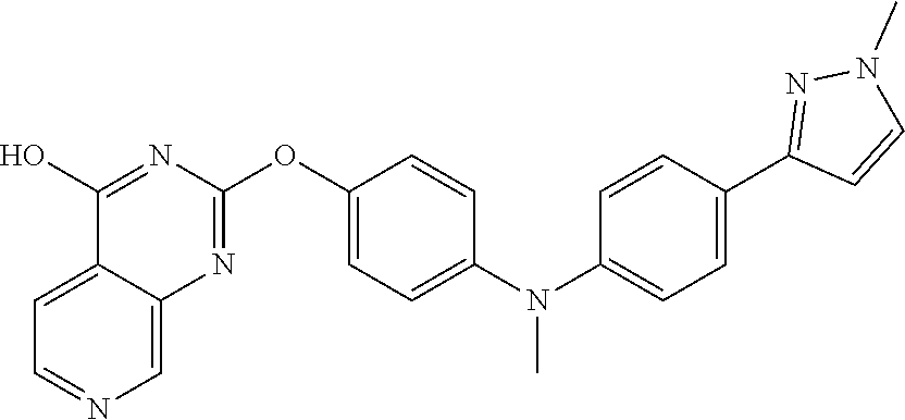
C12=CC=NC=C1N=C(OC1=CC=C(N(C3=CC=C(C4=NN(C)C=C4)C=C3)C)C=C1)N=C2O
